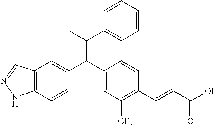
C12=C(C=CC(C(C3=CC([CF3])=C(C=CC(O)=O)C=C3)=C(CC)C3=CC=CC=C3)=C1)NN=C2
